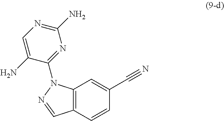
C12=C(C=CC(C#N)=C1)C=NN2C1=NC(N)=NC=C1N
